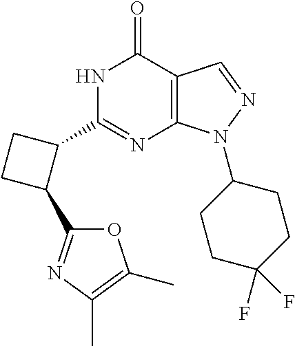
C12=C(N(C3CCC(F)(F)CC3)N=C1)N=C(C1CCC1C1=NC(C)=C(C)O1)NC2=O
